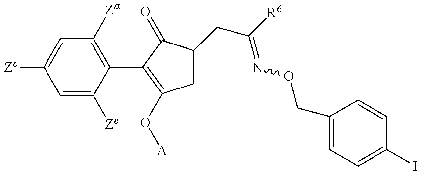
C1=C([Ze])C(C2=C(O[A])CC(CC(=NOCC3=CC=C(I)C=C3)[R6])C2=O)=C([Za])C=C1[Zc]
